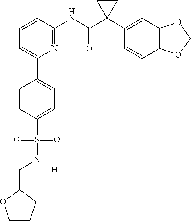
C1=CC(NC(C2(C3=CC4=C(C=C3)OCO4)CC2)=O)=NC(C2=CC=C(S(NCC3OCCC3)(=O)=O)C=C2)=C1.[H]
